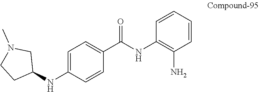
C1=C(NC2CN(C)CC2)C=CC(C(NC2=C(N)C=CC=C2)=O)=C1
